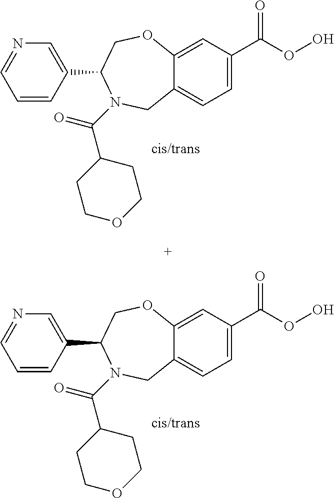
C12=CC(C(OO)=O)=CC=C1CN(C(=O)C1CCOCC1)C(C1=CN=CC=C1)CO2.C12=CC(C(OO)=O)=CC=C1CN(C(=O)C1CCOCC1)C(C1=CN=CC=C1)CO2
